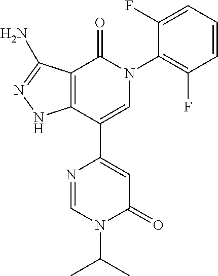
C1=CC=C(F)C(N2C(=O)C3=C(C(C4=CC(=O)N(C(C)C)C=N4)=C2)NN=C3N)=C1F
